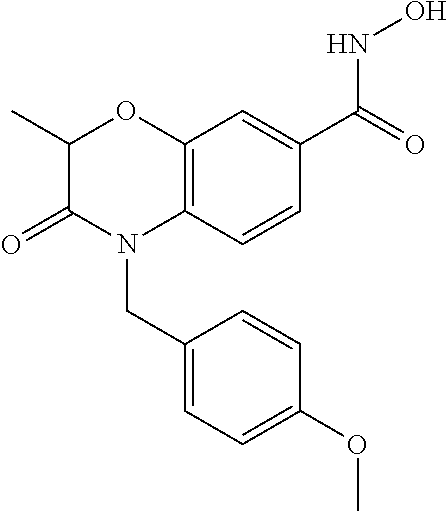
C1(C)C(=O)N(CC2=CC=C(OC)C=C2)C2=C(O1)C=C(C(=O)NO)C=C2
